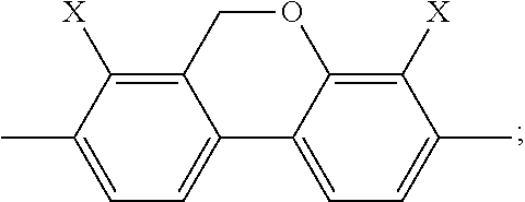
C1([X])=C2C(=CC=C1C)C1=CC=C(C)C([X])=C1OC2
